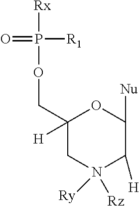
C1(COP([Rx])([R1])=O)([H])CN([Rz])([Ry])C([H])C([Nu])O1
